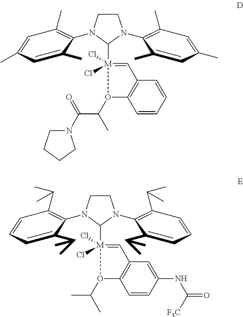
C1CN(C2=C(C)C=C(C)C=C2C)C([M]2(Cl)(Cl)=CC3=C(O2C(C)C(=O)N2CCCC2)C=CC=C3)N1C1=C(C)C=C(C)C=C1C.C1CN(C2=C(C(C)C)C=CC=C2C(C)C)C([M]2(Cl)(Cl)=CC3=C(O2C(C)C)C=CC(NC([F3C])=O)=C3)N1C1=C(C(C)C)C=CC=C1C(C)C
